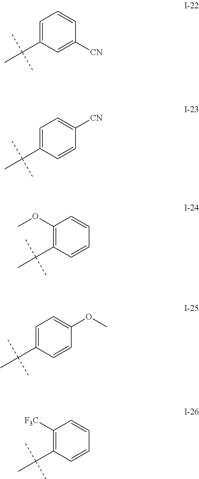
C1=C(C(C)(C)C)C=C([CN])C=C1.C1=C(C(C)(C)C)C=CC([CN])=C1.C1(OC)=C(C(C)(C)C)C=CC=C1.C1=C(C(C)(C)C)C=CC(OC)=C1.C1([F3C])=C(C(C)(C)C)C=CC=C1
